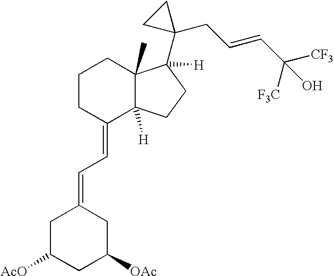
C1CC(=CC=C2CC([AcO])CC([OAc])C2)C2([H])C(C)(C1)C(C1(CC=CC([CF3])([F3C])O)CC1)([H])CC2
